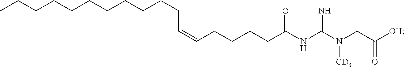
C(CCCC(=O)NC(N(CC([OH])=O)[CD3])=N)C=CCCCCCCCCCCC
